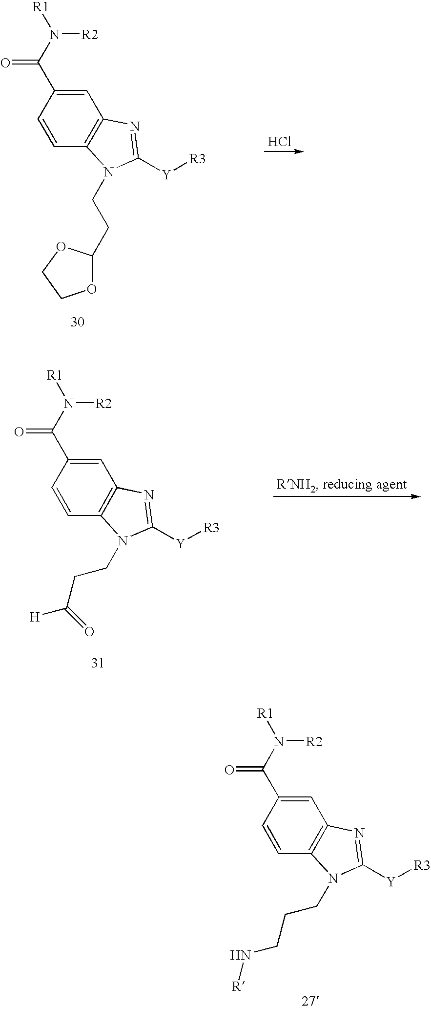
C1=CC2=C(C=C1C(N([R1])[R2])=O)N=C([Y][R3])N2CCC1OCCO1.Cl.C1=CC2=C(C=C1C(N([R1])[R2])=O)N=C([Y][R3])N2CCC([H])=O.C1=CC2=C(C=C1C(N([R1])[R2])=O)N=C([Y][R3])N2CCCN[R]
